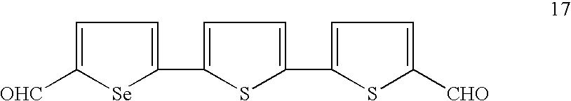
C1=C([OHC])[Se]C(C2=CC=C(C3=CC=C([CHO])S3)S2)=C1
